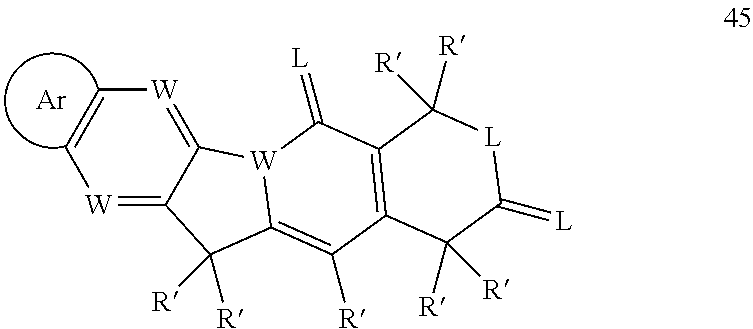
[W]1=C2C(=[W]C=C1)[W]1C(=C([R])C3=C(C1=[L])C([R])([R])[L]C(=[L])C3([R])[R])C2([R])[R].[Ar]
